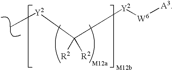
C([Y2][W6][A3])([Y2]C)([R2])[R2]
